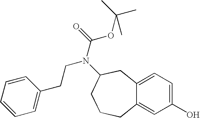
C1=C2C(=CC(O)=C1)CCCC(N(CCC1=CC=CC=C1)C(=O)OC(C)(C)C)C2
